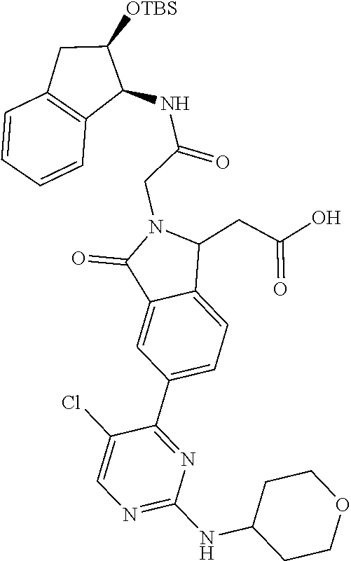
N1=C(NC2CCOCC2)N=C(C2=CC=C3C(=C2)C(=O)N(CC(NC2C([OTBS])CC4=C2C=CC=C4)=O)C3CC(O)=O)C(Cl)=C1
